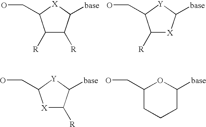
C1([R])C([R])C([base])[X]C1CO.C1([R])[X]C([base])[Y]C1CO.[X]1C([R])C([base])[Y]C1CO.C1(CO)CCCC([base])O1
